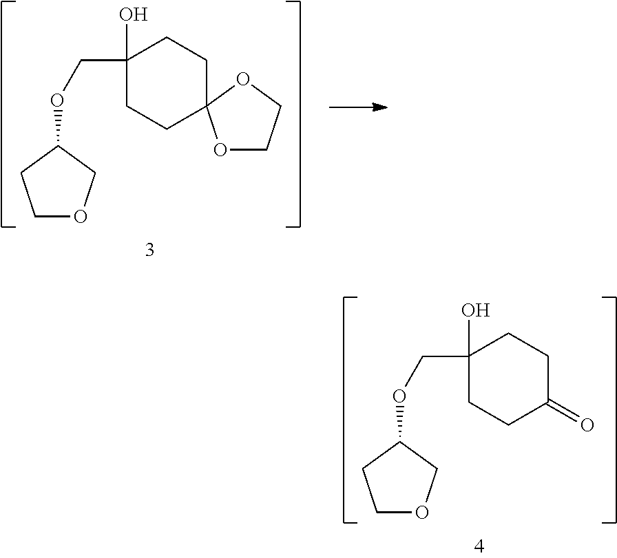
O1CCOC12CCC(COC1CCOC1)(O)CC2.C1(=O)CCC(COC2CCOC2)(O)CC1
